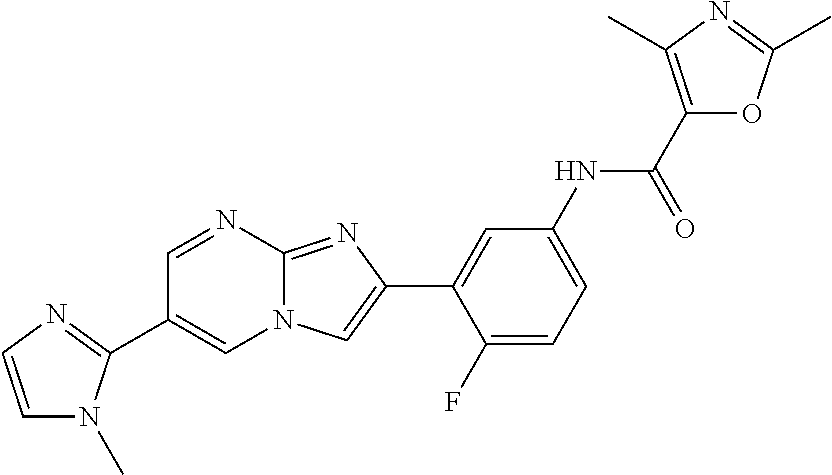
C1=NC2=NC(C3=CC(NC(C4=C(C)N=C(C)O4)=O)=CC=C3F)=CN2C=C1C1=NC=CN1C
